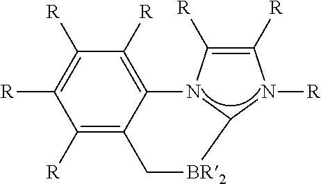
[R]C1=C([R])C([R])=C2C(=C1[R])C[BR2]C1N2C([R])=C([R])N1[R]
